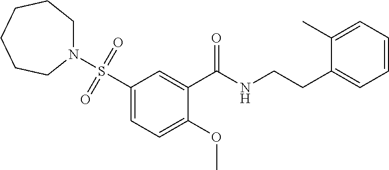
C1(S(N2CCCCCC2)(=O)=O)=CC=C(OC)C(C(=O)NCCC2=CC=CC=C2C)=C1
